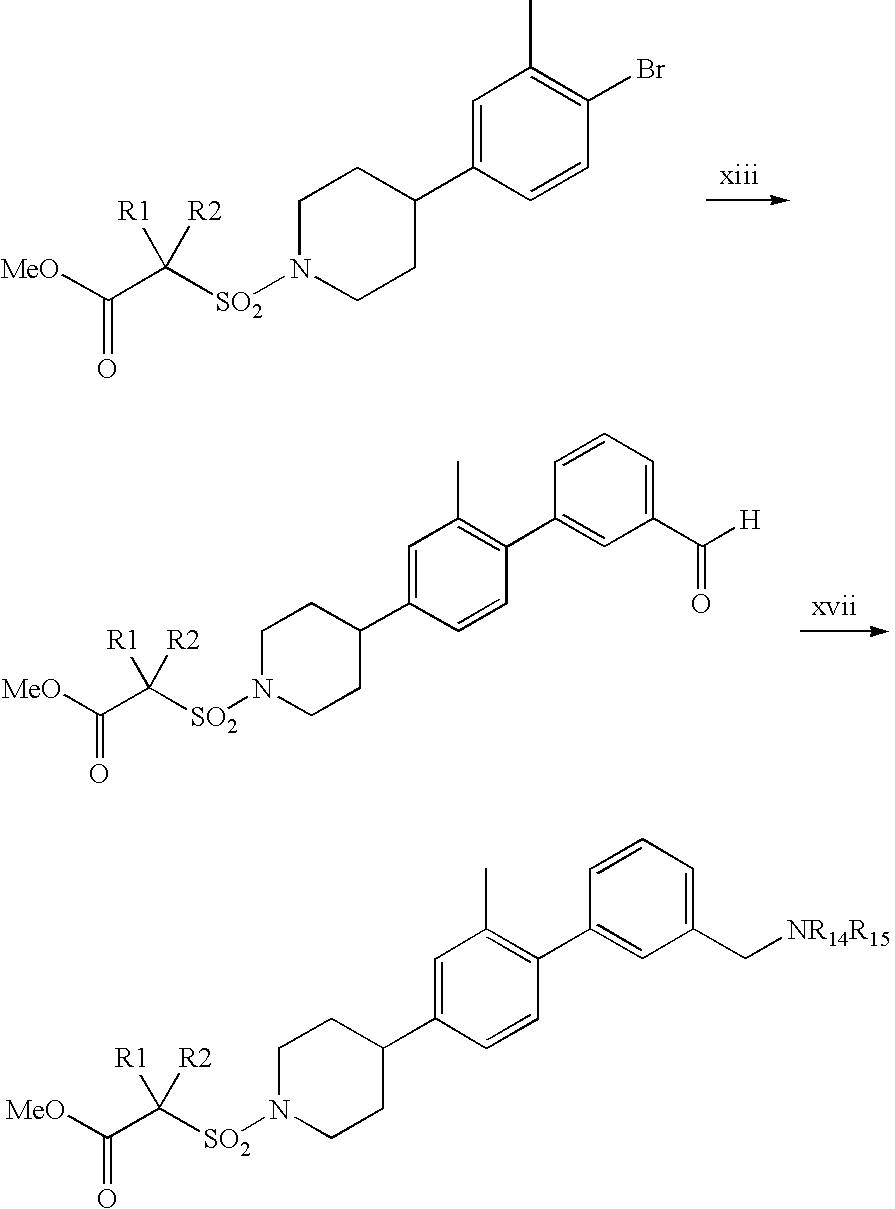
C1=C(C2CCN([SO2]C(C([MeO])=O)([R1])[R2])CC2)C=CC(Br)=C1C.C1=C(C2CCN([SO2]C(C([MeO])=O)([R1])[R2])CC2)C=CC(C2=CC(C([H])=O)=CC=C2)=C1C.C1=C(C2CCN([SO2]C(C([MeO])=O)([R1])[R2])CC2)C=CC(C2=CC(C[NR14R15])=CC=C2)=C1C
